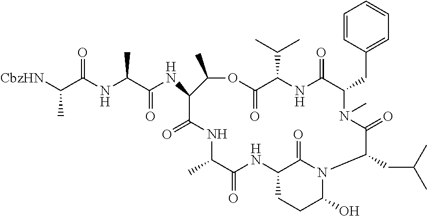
C1=CC(CC2N(C)C(=O)C(CC(C)C)N3C(O)CCC(NC(=O)C(C)NC(=O)C(NC(C(NC(C([CbzHN])C)=O)C)=O)C(C)OC(=O)C(C(C)C)NC2=O)C3=O)=CC=C1
